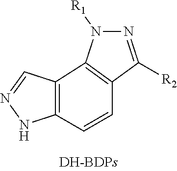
C12=C(C=CC3=C1N([R1])N=C3[R2])NN=C2
